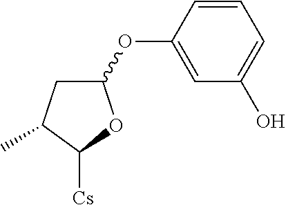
C1(OC2=CC(O)=CC=C2)CC(C)C([Cs])O1
